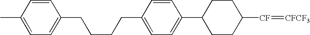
C1CC([CF]=[CFCF3])CCC1C1=CC=C(CCCCC2=CC=C(C)C=C2)C=C1
